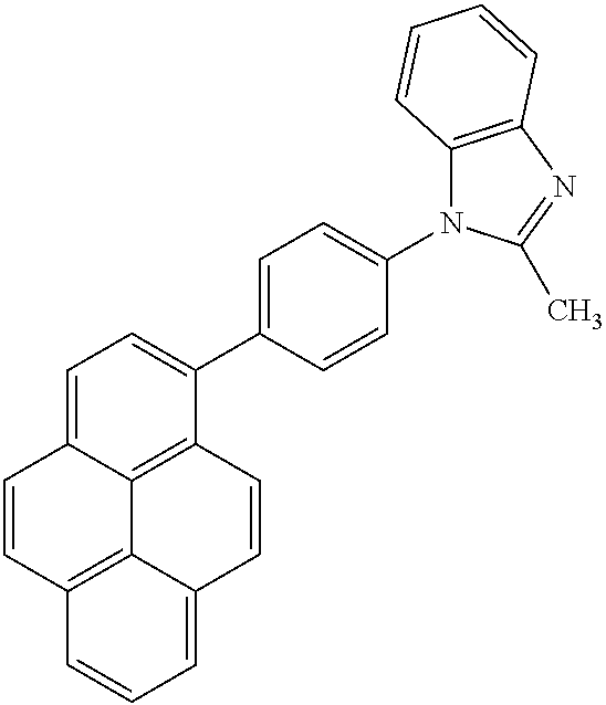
C1=C2C3=C(C(C4=CC=C(N5C6=C(N=C5C)C=CC=C6)C=C4)=C1)C=CC1=CC=CC(=C31)C=C2
